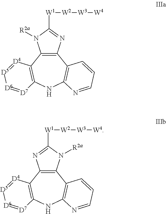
C12=C(C3=C(NC4=C1C=CC=N4)[D7]=[D6][D5]=[D4]3)N([R2a])C([W1][W2][W3][W4])=N2.C12=C(C3=C(NC4=C1C=CC=N4)[D7]=[D6][D5]=[D4]3)N=C([W1][W2][W3][W4])N2[R2a]
